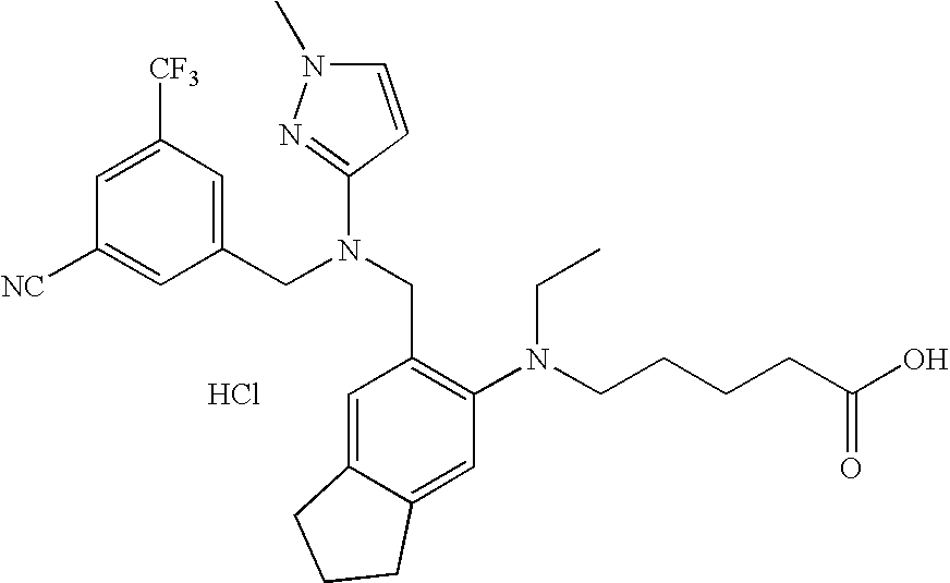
C1=C([CF3])C=C(CN(CC2=C(N(CCCCC(O)=O)CC)C=C3C(=C2)CCC3)C2=NN(C)C=C2)C=C1[NC].Cl
